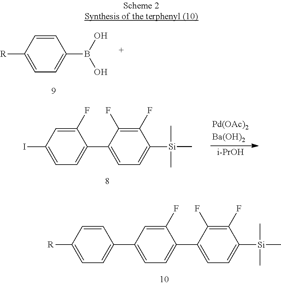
[i-PrOH].C1(F)=CC(I)=CC=C1C1=CC=C([Si](C)(C)C)C(F)=C1F.C1(F)=CC(C2=CC=C([R])C=C2)=CC=C1C1=CC=C([Si](C)(C)C)C(F)=C1F.C1=CC([R])=CC=C1B(O)O
